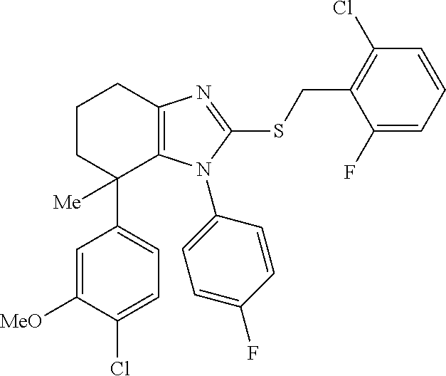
C1=C(Cl)C([MeO])=CC(C2([Me])C3=C(CCC2)N=C(SCC2=C(Cl)C=CC=C2F)N3C2=CC=C(F)C=C2)=C1
